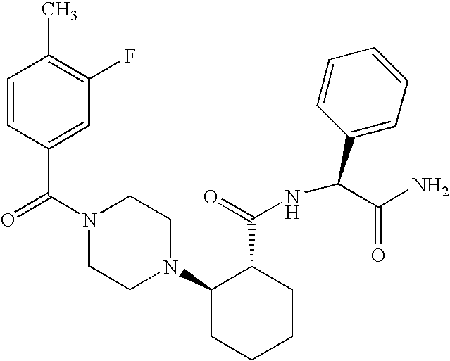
C(N1CCN(C2CCCCC2C(=O)NC(C2=CC=CC=C2)C(N)=O)CC1)(=O)C1=CC(F)=C(C)C=C1
